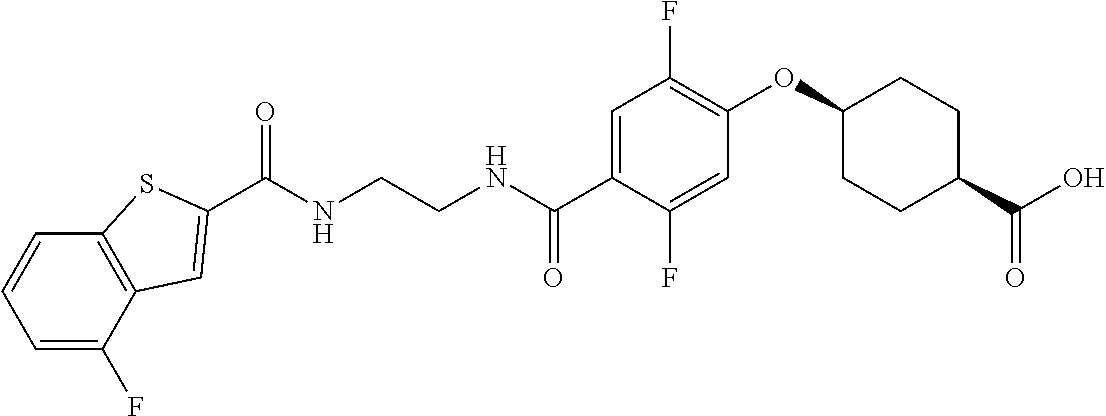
N(CCNC(C1=CC(F)=C(OC2CCC(C(O)=O)CC2)C=C1F)=O)C(=O)C1=CC2=C(C=CC=C2F)S1
